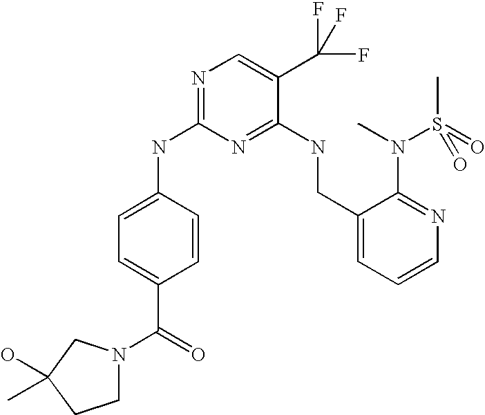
C1(NC2=NC=C(C(F)(F)F)C(NCC3=CC=CN=C3N(C)S(C)(=O)=O)=N2)=CC=C(C(=O)N2CCC(O)(C)C2)C=C1
